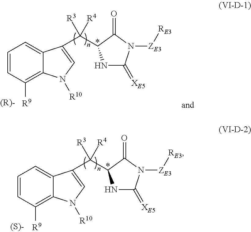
C1=CC([R9])=C2C(=C1)C(C([R3])([R4])C1NC(=[XE5])N([ZE3][RE3])C1=O)=CN2[R10].C1=CC([R9])=C2C(=C1)C(C([R3])([R4])C1NC(=[XE5])N([ZE3][RE3])C1=O)=CN2[R10]
